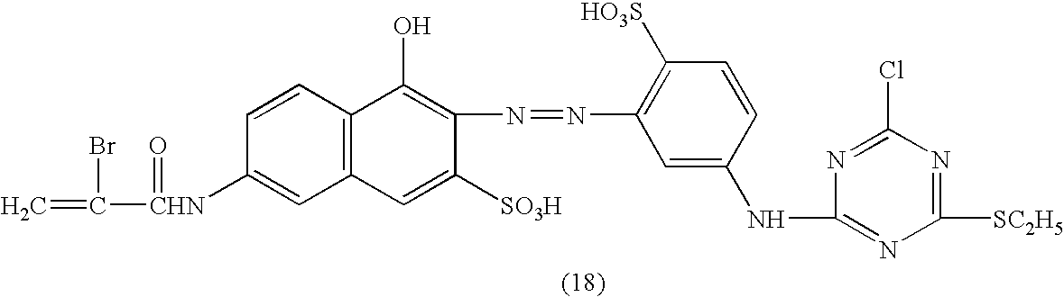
C1=CC([CHN](C(=C)Br)=O)=CC2=C1C(O)=C(N=NC1=C([HO3S])C=CC(NC3=NC([SC2H5])=NC(Cl)=N3)=C1)C([SO3H])=C2
